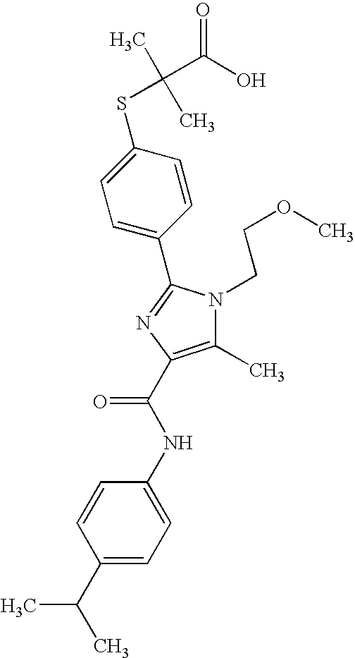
C1(C2=NC(C(NC3=CC=C(C(C)C)C=C3)=O)=C(C)N2CCOC)=CC=C(SC(C)(C)C(O)=O)C=C1
